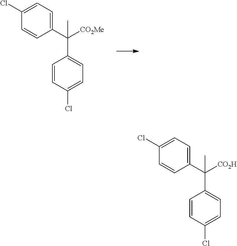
C1(C(C2=CC=C(Cl)C=C2)([CO2Me])C)=CC=C(Cl)C=C1.C1(C(C2=CC=C(Cl)C=C2)([CO2H])C)=CC=C(Cl)C=C1
